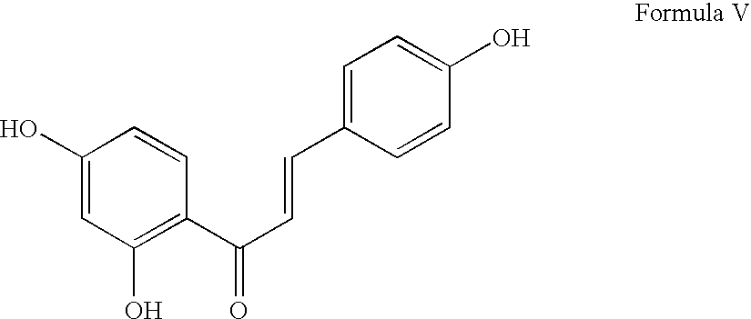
C1(O)=CC(O)=C(C(C=CC2=CC=C(O)C=C2)=O)C=C1
